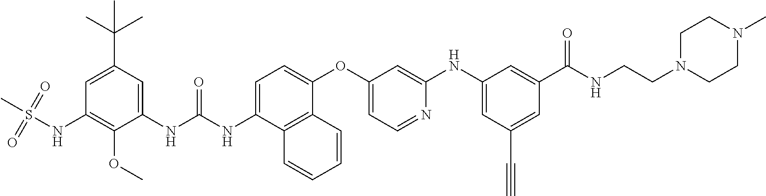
CS(=O)(=O)NC1=C(OC)C(NC(=O)NC2=CC=C(OC3=CC=NC(NC4=CC(C#C)=CC(C(=O)NCCN5CCN(C)CC5)=C4)=C3)C3=C2C=CC=C3)=CC(C(C)(C)C)=C1
